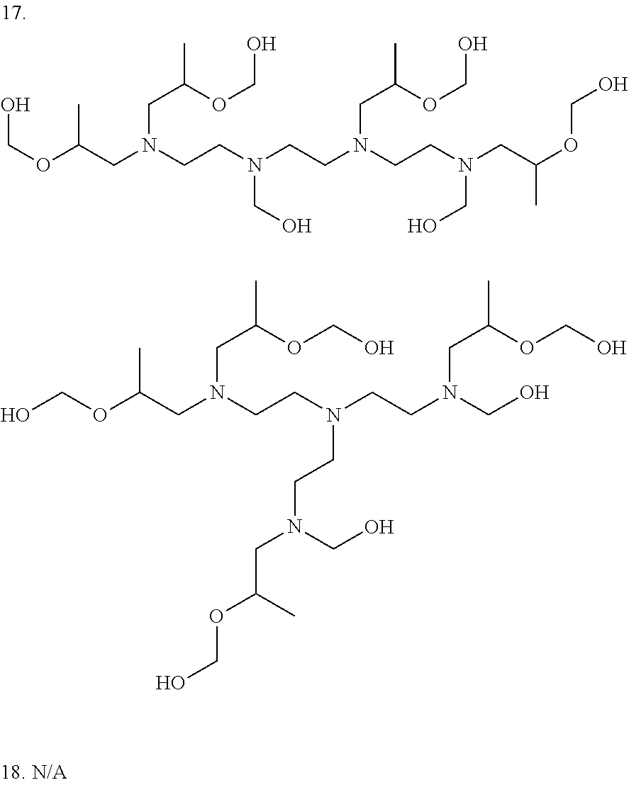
C(OC(CN(CCN(CCN(CCN(CO)CC(C)OCO)CC(C)OCO)CO)CC(C)OCO)C)O.OCOC(CN(CCN(CCN(CO)CC(C)OCO)CCN(CC(OCO)C)CO)CC(C)OCO)C
